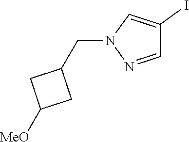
N1=CC(I)=CN1CC1CC([MeO])C1
